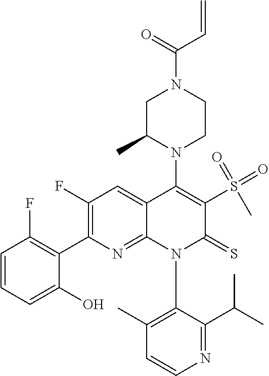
C1=CN=C(C(C)C)C(N2C(=S)C(S(=O)(=O)C)=C(N3C(C)CN(C(=O)C=C)CC3)C3=CC(F)=C(C4=C(F)C=CC=C4O)N=C23)=C1C
